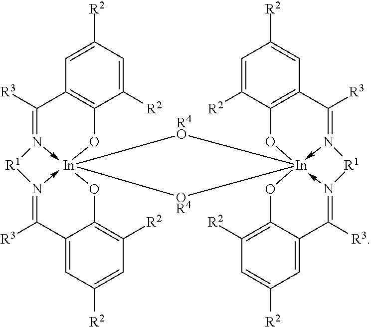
C1([R2])=CC([R2])=CC2=C1O[In]134(-N(=C2[R3])[R1]N->1=C([R3])C1=CC([R2])=CC([R2])=C1O3)[R4O][In]123(-N(=C([R3])C5=C(C([R2])=CC([R2])=C5)O1)[R1]N->2=C([R3])C1=CC([R2])=CC([R2])=C1O3)[OR4]4
